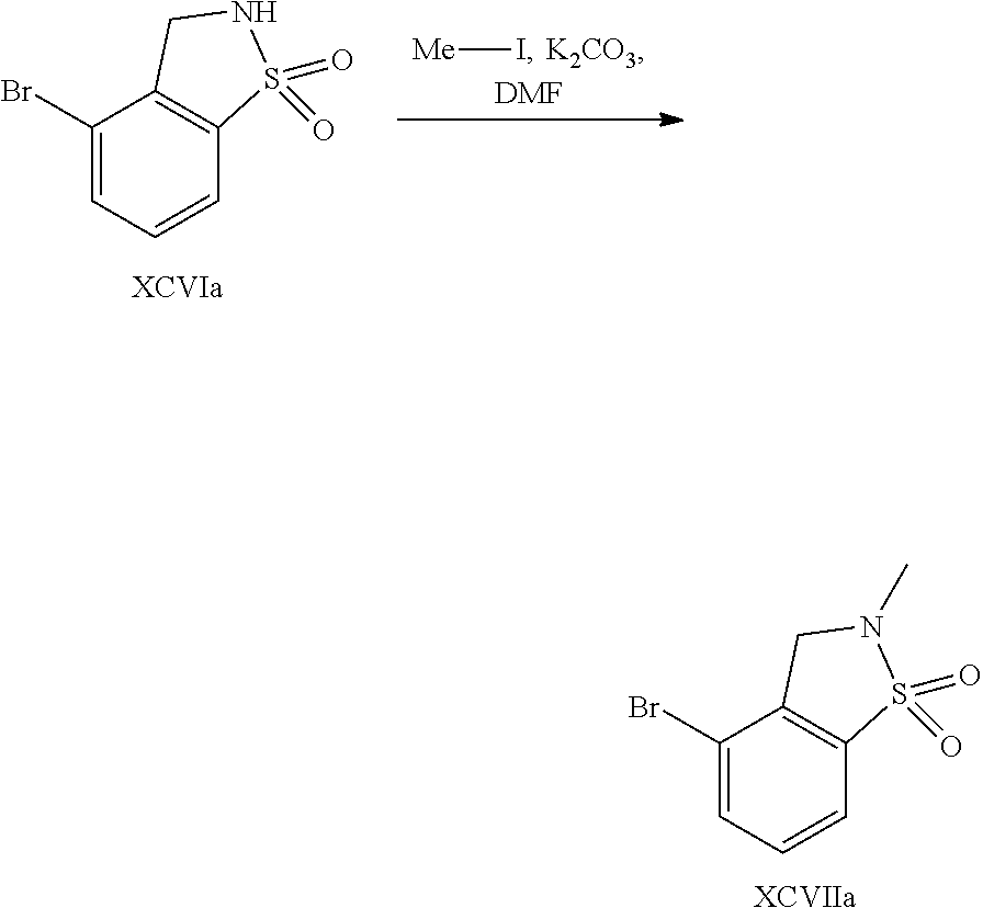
BrC1=CC=CC2=C1CN(C)S2(=O)=O.[XCVIIa].BrC1=CC=CC2=C1CNS2(=O)=O.[Me]I.[DMF]
